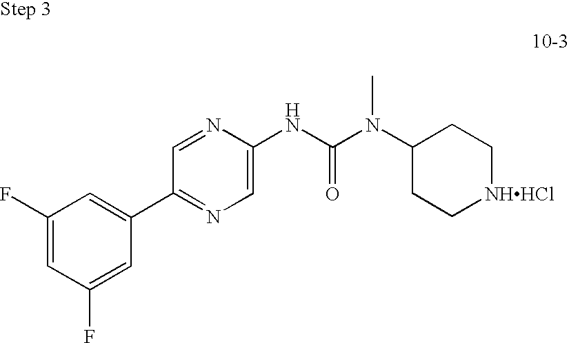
C1(C2=CC(F)=CC(F)=C2)=NC=C(NC(N(C)C2CC[NHHCl]CC2)=O)N=C1
